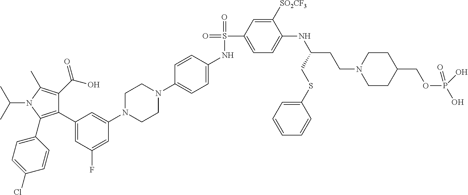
C1(C2=CC(F)=CC(N3CCN(C4=CC=C(NS(=O)(C5=CC=C(NC(CCN6CCC(COP(O)(=O)O)CC6)CSC6=CC=CC=C6)C([SO2CF3])=C5)=O)C=C4)CC3)=C2)=C(C2=CC=C(Cl)C=C2)N(C(C)C)C(C)=C1C(O)=O
